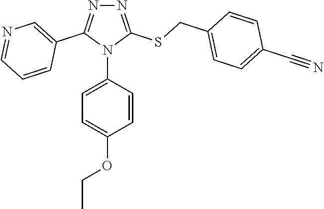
N1=C(SCC2=CC=C(C#N)C=C2)N(C2=CC=C(OCC)C=C2)C(C2=CN=CC=C2)=N1
